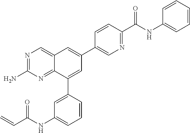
N1=C(N)N=C2C(=C1)C=C(C1=CN=C(C(NC3=CC=CC=C3)=O)C=C1)C=C2C1=CC(NC(C=C)=O)=CC=C1
